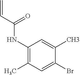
C1(NC(C=C)=O)=C(C)C=C(Br)C(C)=C1
